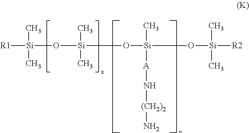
[Si](O[Si](O[Si](O[Si]([R2])(C)C)(C)[A]N[(CH2)2]N)(C)C)(C)(C)[R1]
